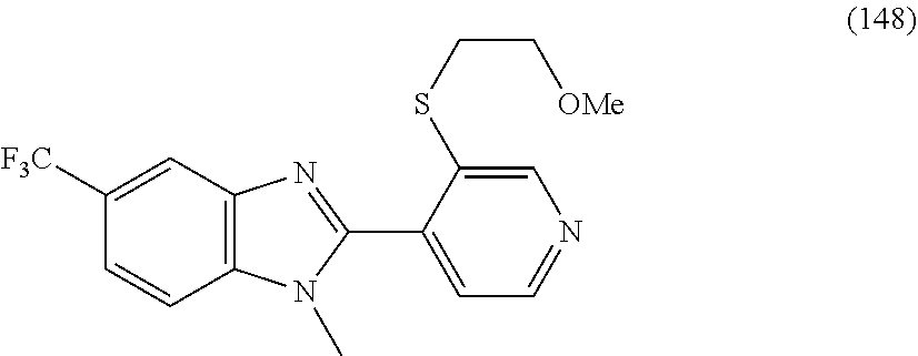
C1([F3C])=CC2=C(C=C1)N(C)C(C1=CC=NC=C1SCC[OMe])=N2
